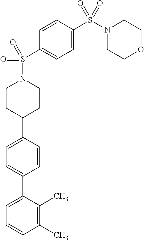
C1(C)=C(C)C(C2=CC=C(C3CCN(S(C4=CC=C(S(N5CCOCC5)(=O)=O)C=C4)(=O)=O)CC3)C=C2)=CC=C1
